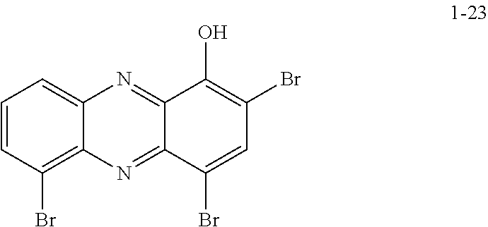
C1=CC(Br)=C2C(=C1)N=C1C(=N2)C(Br)=CC(Br)=C1O
